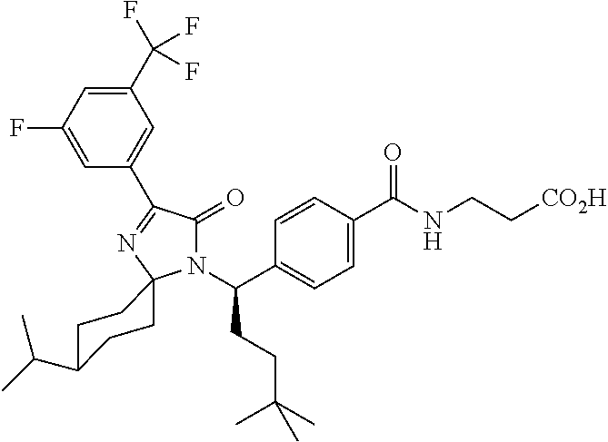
N1(C(C2=CC=C(C(=O)NCC[CO2H])C=C2)CCC(C)(C)C)C(=O)C(C2=CC(C(F)(F)F)=CC(F)=C2)=NC12CCC(C(C)C)CC2
